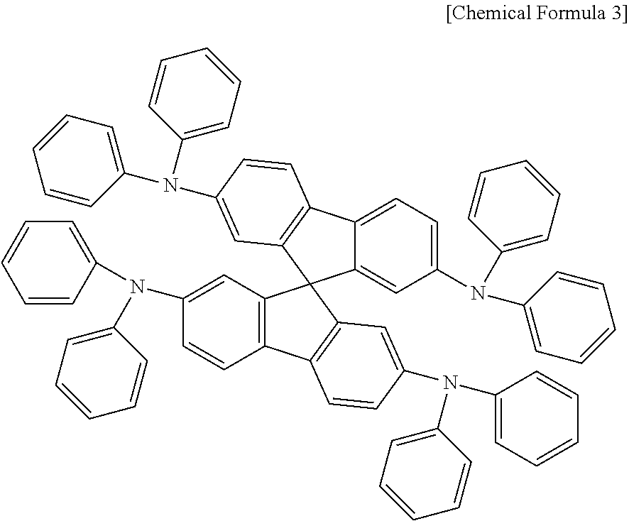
C1(N(C2=CC=CC=C2)C2=CC=CC=C2)=CC2=C(C=C1)C1=C(C23C2=CC(N(C4=CC=CC=C4)C4=CC=CC=C4)=CC=C2C2=C3C=C(N(C3=CC=CC=C3)C3=CC=CC=C3)C=C2)C=C(N(C2=CC=CC=C2)C2=CC=CC=C2)C=C1
